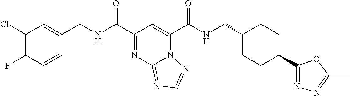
C1(Cl)=C(F)C=CC(CNC(C2=NC3=NC=NN3C(C(NCC3CCC(C4=NN=C(C)O4)CC3)=O)=C2)=O)=C1
